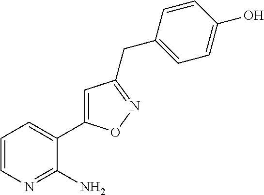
C1=CN=C(N)C(C2=CC(CC3=CC=C(O)C=C3)=NO2)=C1
